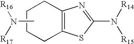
C1C2=C(CCC1)N=C(N([R14])[R15])S2.CN([R17])[R16]
